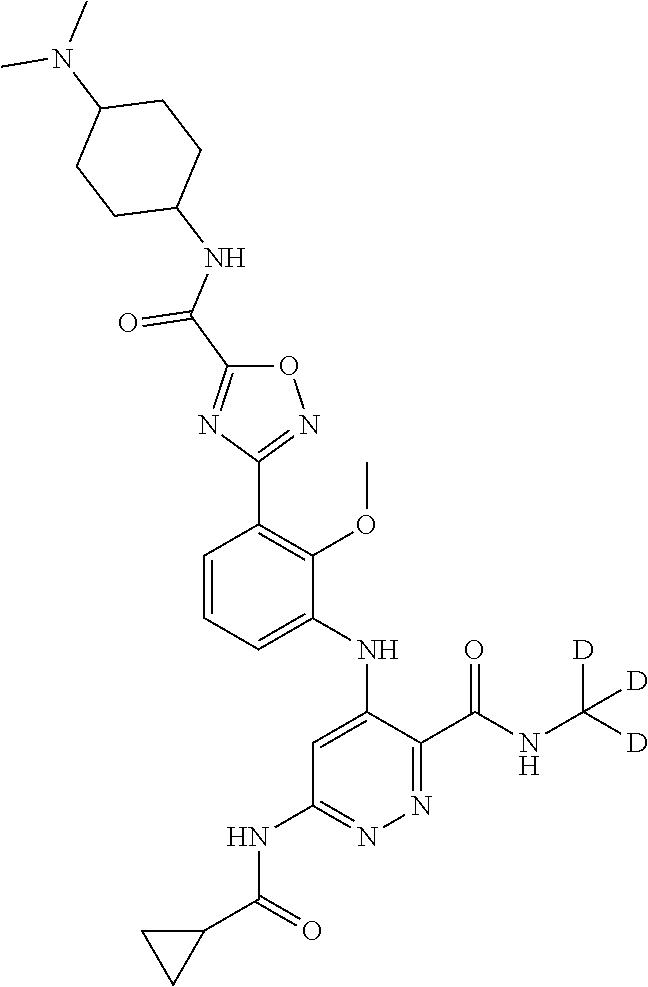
C1=CC=C(NC2=CC(NC(C3CC3)=O)=NN=C2C(NC([D])([D])[D])=O)C(OC)=C1C1=NOC(C(NC2CCC(N(C)C)CC2)=O)=N1
